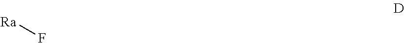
[Ra]F
